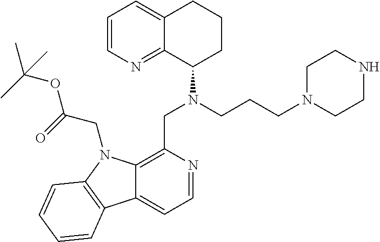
C1=CN=C2C(=C1)CCCC2N(CCCN1CCNCC1)CC1=C2C(=CC=N1)C1=C(N2CC(OC(C)(C)C)=O)C=CC=C1
